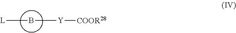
B([L])[Y][COOR28]
